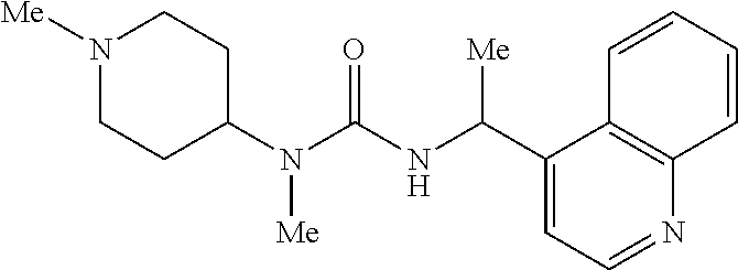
N1([Me])CCC(N(C(=O)NC(C2=CC=NC3=C2C=CC=C3)[Me])[Me])CC1
